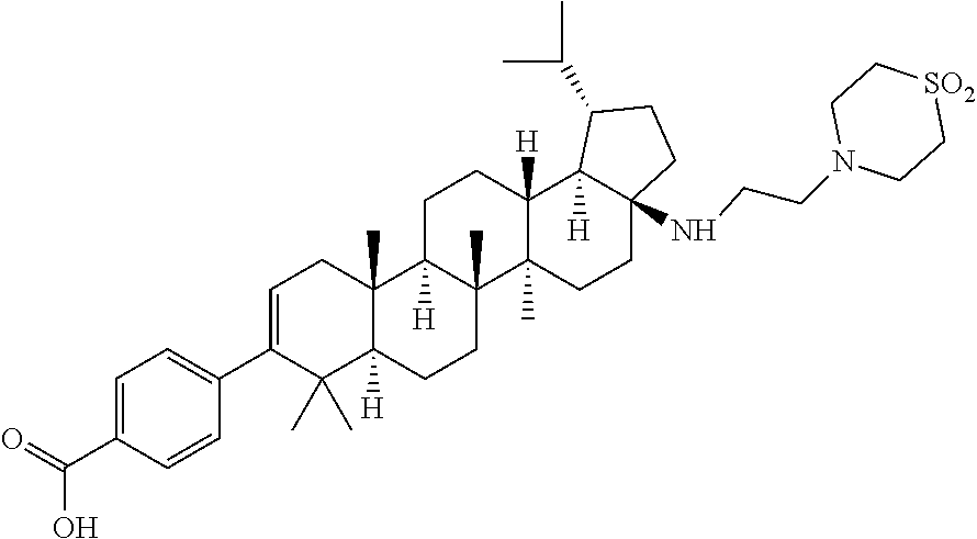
C1=C(C(=O)O)C=CC(C2=CCC3(C)C([H])(C2(C)C)CCC2(C)C3([H])CCC3([H])C2(C)CCC2(NCCN4CC[SO2]CC4)C3([H])C(C(C)C)CC2)=C1
